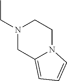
N1(CC)CCN2C(=CC=C2)C1
